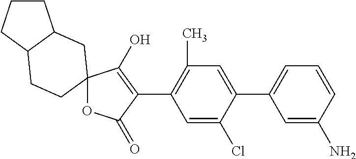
C1=C(Cl)C(C2=CC=CC(N)=C2)=CC(C)=C1C1=C(O)C2(OC1=O)CCC1CCCC1C2
